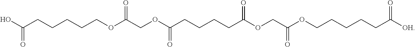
OC(CCCCCOC(COC(CCCCC(OCC(OCCCCCC([OH])=O)=O)=O)=O)=O)=O
